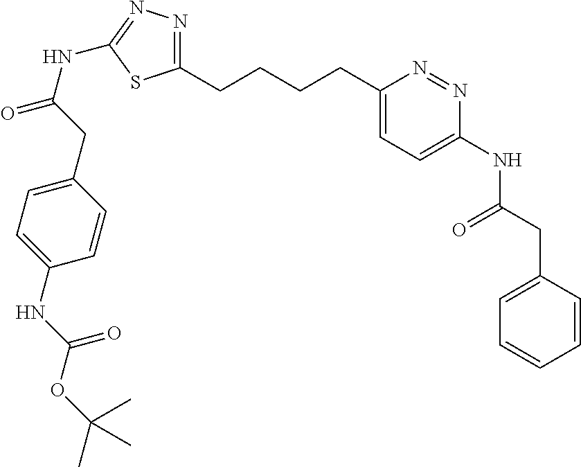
C1(CC(NC2=CC=C(CCCCC3=NN=C(NC(CC4=CC=C(NC(OC(C)(C)C)=O)C=C4)=O)S3)N=N2)=O)=CC=CC=C1
